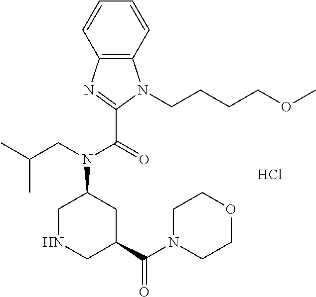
C12=C(C=CC=C1)N(CCCCOC)C(C(N(C1CNCC(C(N3CCOCC3)=O)C1)CC(C)C)=O)=N2.Cl
